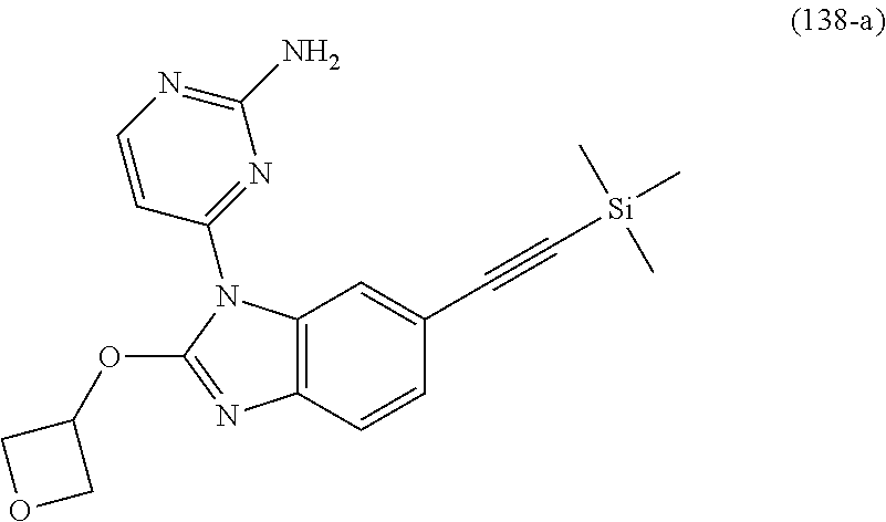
O(C1COC1)C1=NC2=C(N1C1=NC(N)=NC=C1)C=C(C#C[Si](C)(C)C)C=C2
